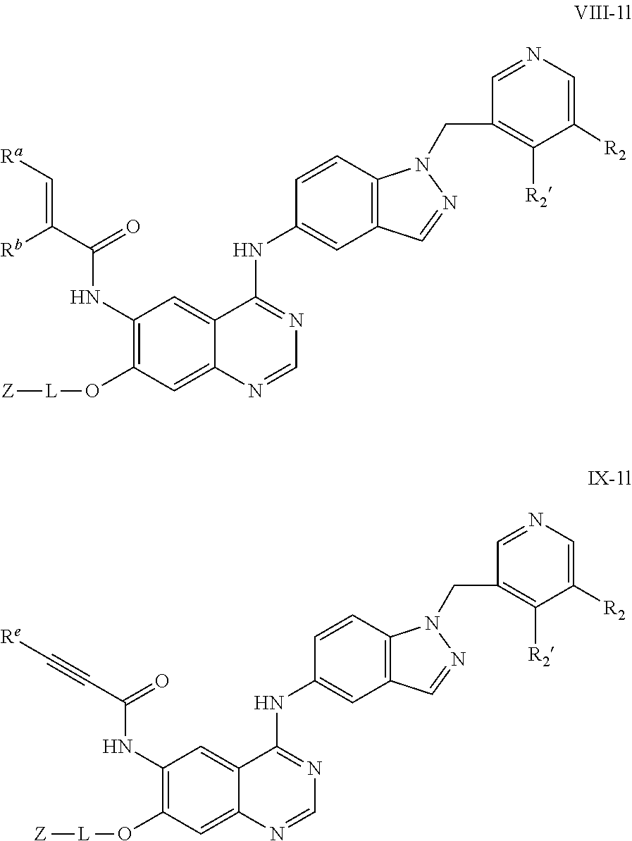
C1(NC(=O)C(=C[Ra])[Rb])=C(O[L][Z])C=C2C(=C1)C(NC1=CC3=C(C=C1)N(CC1=C([R2])C([R2])=CN=C1)N=C3)=NC=N2.C1(NC(=O)C#C[Re])=C(O[L][Z])C=C2C(=C1)C(NC1=CC3=C(C=C1)N(CC1=C([R2])C([R2])=CN=C1)N=C3)=NC=N2
